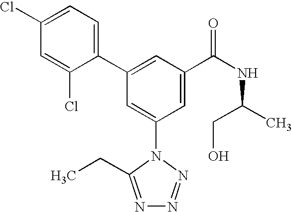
C1(C2=CC(C(NC(C)CO)=O)=CC(N3C(CC)=NN=N3)=C2)=CC=C(Cl)C=C1Cl
